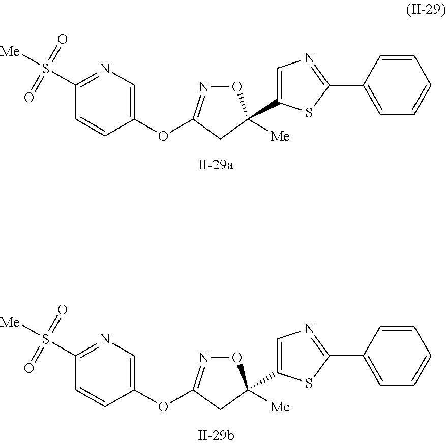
O(C1=CN=C(S([Me])(=O)=O)C=C1)C1=NOC(C2=CN=C(C3=CC=CC=C3)S2)([Me])C1.O(C1=CN=C(S([Me])(=O)=O)C=C1)C1=NOC(C2=CN=C(C3=CC=CC=C3)S2)([Me])C1
